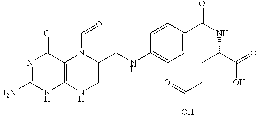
C(=O)N1C2=C(NC(N)=NC2=O)NCC1CNC1=CC=C(C(=O)NC(CCC(=O)O)C(=O)O)C=C1
